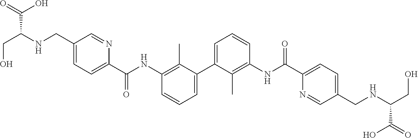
C1=C(C2=CC=CC(NC(C3=CC=C(CNC(CO)C(O)=O)C=N3)=O)=C2C)C(C)=C(NC(C2=CC=C(CNC(CO)C(=O)O)C=N2)=O)C=C1
